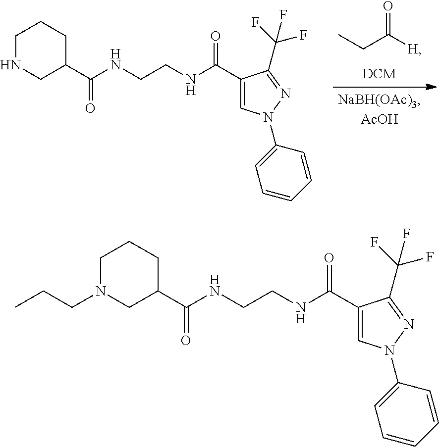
CCC([H])=O.C1(C(NCCNC(C2CNCCC2)=O)=O)=CN(C2=CC=CC=C2)N=C1C(F)(F)F.C1(C(NCCNC(C2CN(CCC)CCC2)=O)=O)=CN(C2=CC=CC=C2)N=C1C(F)(F)F
